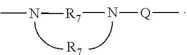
N([Q]C)[R7]NC.[R7]
